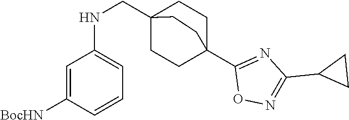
C1=C([BocHN])C=CC=C1NCC12CCC(C3=NC(C4CC4)=NO3)(CC1)CC2
